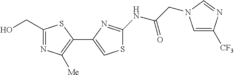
C1(CO)=NC([Me])=C(C2=CSC(NC(CN3C=C([CF3])N=C3)=O)=N2)S1
